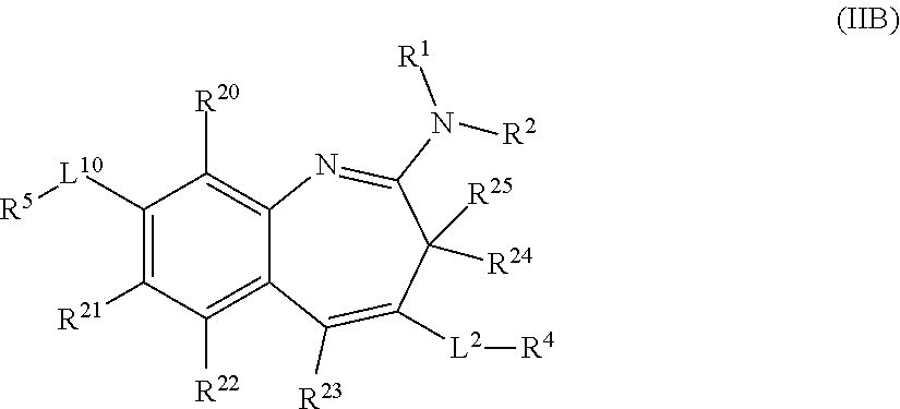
C1([R22])=C2C(=C([R20])C([L10][R5])=C1[R21])N=C(N([R1])[R2])C([R25])([R24])C([L2][R4])=C2[R23]
